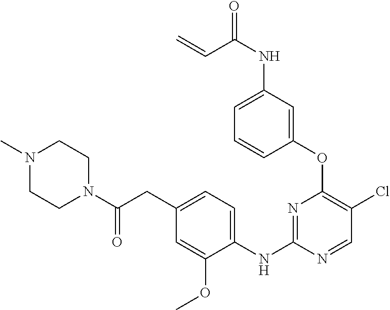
C1(OC2=C(Cl)C=NC(NC3=CC=C(CC(N4CCN(C)CC4)=O)C=C3OC)=N2)=CC(NC(=O)C=C)=CC=C1
